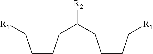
C(CCC([R2])CCCC[R1])C[R1]
